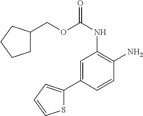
C1=C(C2=CC=CS2)C=CC(N)=C1NC(OCC1CCCC1)=O
